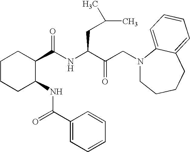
C1(C(NC(C(CN2CCCCC3=CC=CC=C23)=O)CC(C)C)=O)CCCCC1NC(C1=CC=CC=C1)=O
